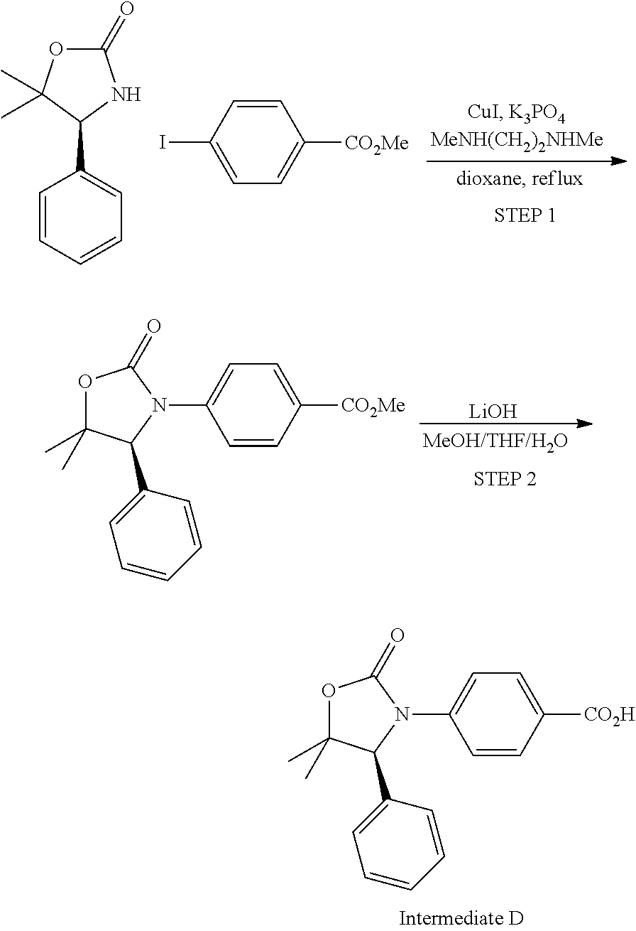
[LiOH].O1C(C)(C)C(C2=CC=CC=C2)N(C2=CC=C([CO2Me])C=C2)C1=O.O1C(=O)NC(C2=CC=CC=C2)C1(C)C.C1=C(I)C=CC([CO2Me])=C1.O1C(C)(C)C(C2=CC=CC=C2)N(C2=CC=C([CO2H])C=C2)C1=O
